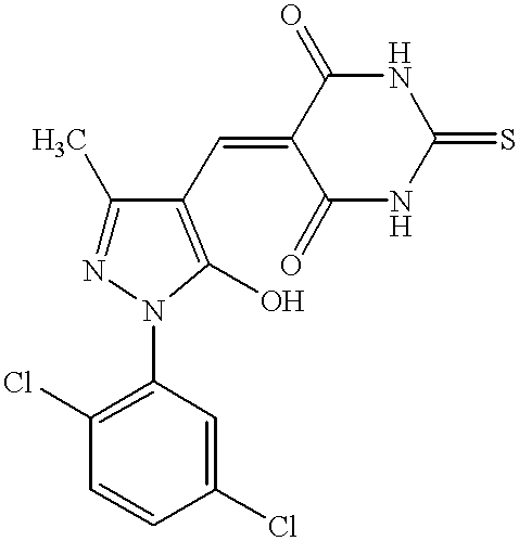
C1=CC(Cl)=CC(N2N=C(C)C(C=C3C(=O)NC(=S)NC3=O)=C2O)=C1Cl
